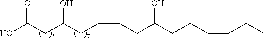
OC(CC(CC=CCC(CCC=CCC)O)O)=O
